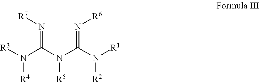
[R3]N(C(N(C(N([R1])[R2])=N[R6])[R5])=N[R7])[R4]
